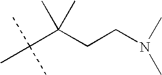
CC(C(CCN(C)C)(C)C)(C)C
